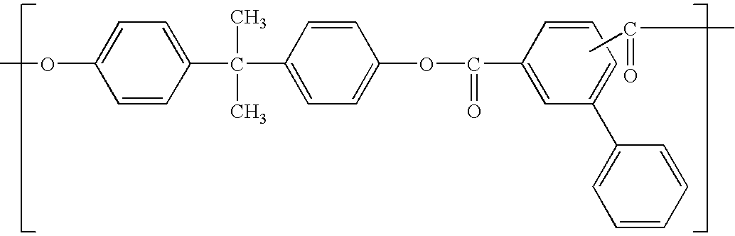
C1=CC(C(C)(C)C2=CC=C(OC(=O)C3=CC(C4=CC=CC=C4)=CC=C3)C=C2)=CC=C1OC.CC(C)=O
